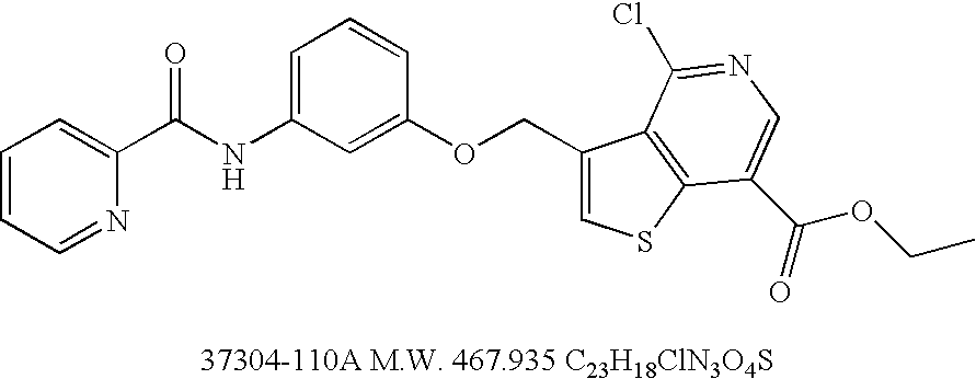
C1=CC=NC(C(=O)NC2=CC=CC(OCC3=CSC4=C3C(Cl)=NC=C4C(=O)OCC)=C2)=C1
